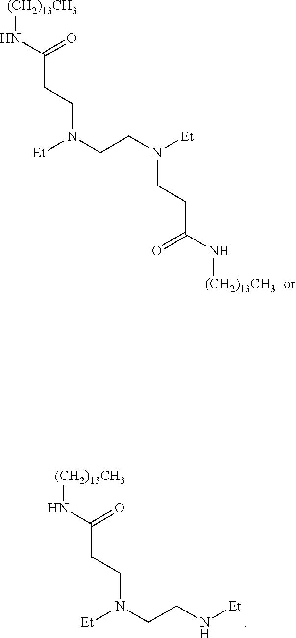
[(CH2)13CH3]NC(CCN(CCN[Et])[Et])=O.[(CH2)13CH3]NC(CCN(CCN([Et])CCC(N[(CH2)13CH3])=O)[Et])=O
